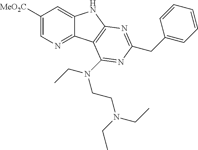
C1([MeO2C])=CN=C2C(=C1)NC1=C2C(N(CC)CCN(CC)CC)=NC(CC2=CC=CC=C2)=N1
